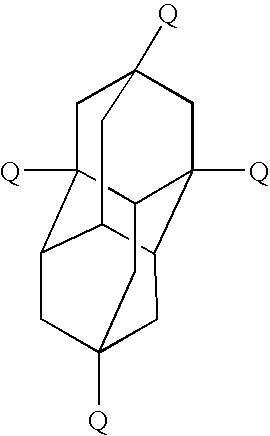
C1C2([Q])C3C4C5C([Q])(CC1([Q])C4)C2CC([Q])(C3)C5
